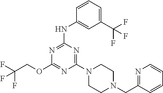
N1=C(N2CCN(CC3=NC=CC=C3)CC2)N=C(OCC(F)(F)F)N=C1NC1=CC(C(F)(F)F)=CC=C1
